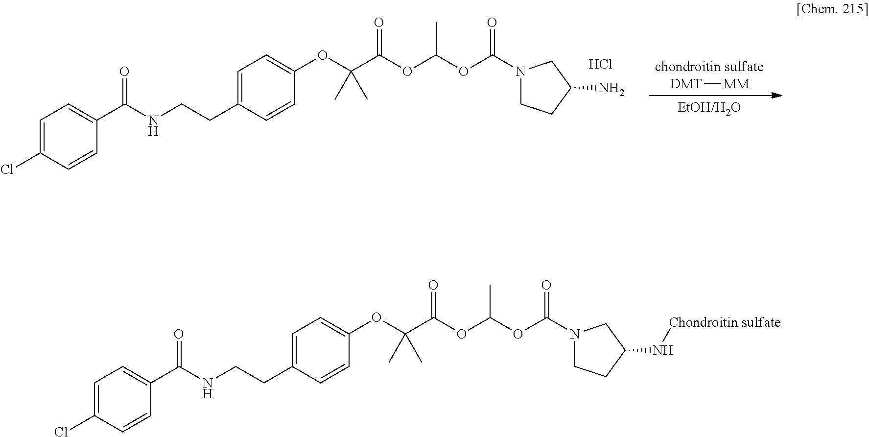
C1=C(Cl)C=CC(C(NCCC2=CC=C(OC(C(=O)OC(OC(N3CCC(N[Chondroitin sulfate])C3)=O)C)(C)C)C=C2)=O)=C1.[chondroitin sulfate].[DMT][MM].[EtOH/H2O].C1=C(Cl)C=CC(C(NCCC2=CC=C(OC(C(=O)OC(OC(N3CCC(N)C3)=O)C)(C)C)C=C2)=O)=C1.Cl
